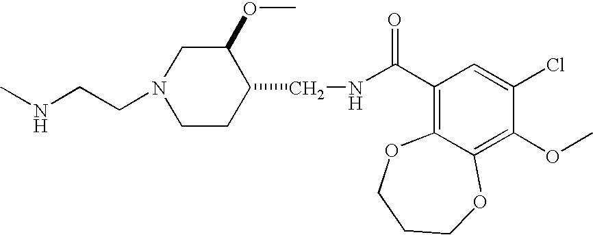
C(CN1CCC(CNC(C2=C3C(=C(OC)C(Cl)=C2)OCCCO3)=O)C(OC)C1)NC
